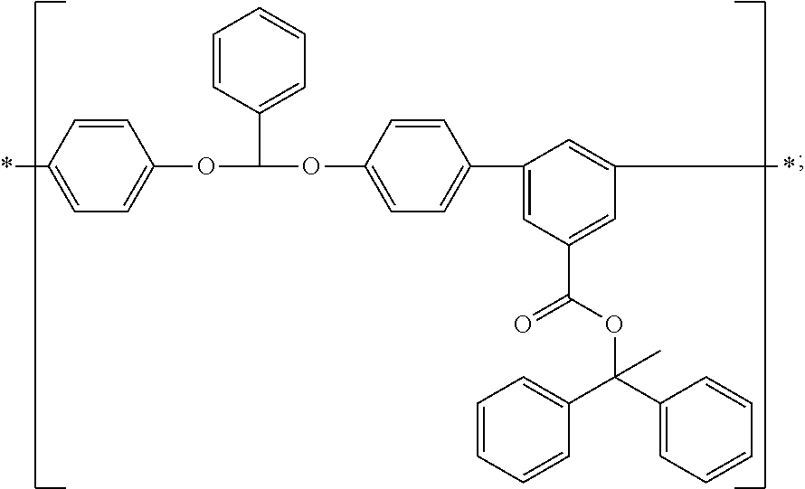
C1(OC(OC2=CC=C(C3=CC(C(OC(C4=CC=CC=C4)(C4=CC=CC=C4)C)=O)=CC(*)=C3)C=C2)C2=CC=CC=C2)=CC=C(*)C=C1
